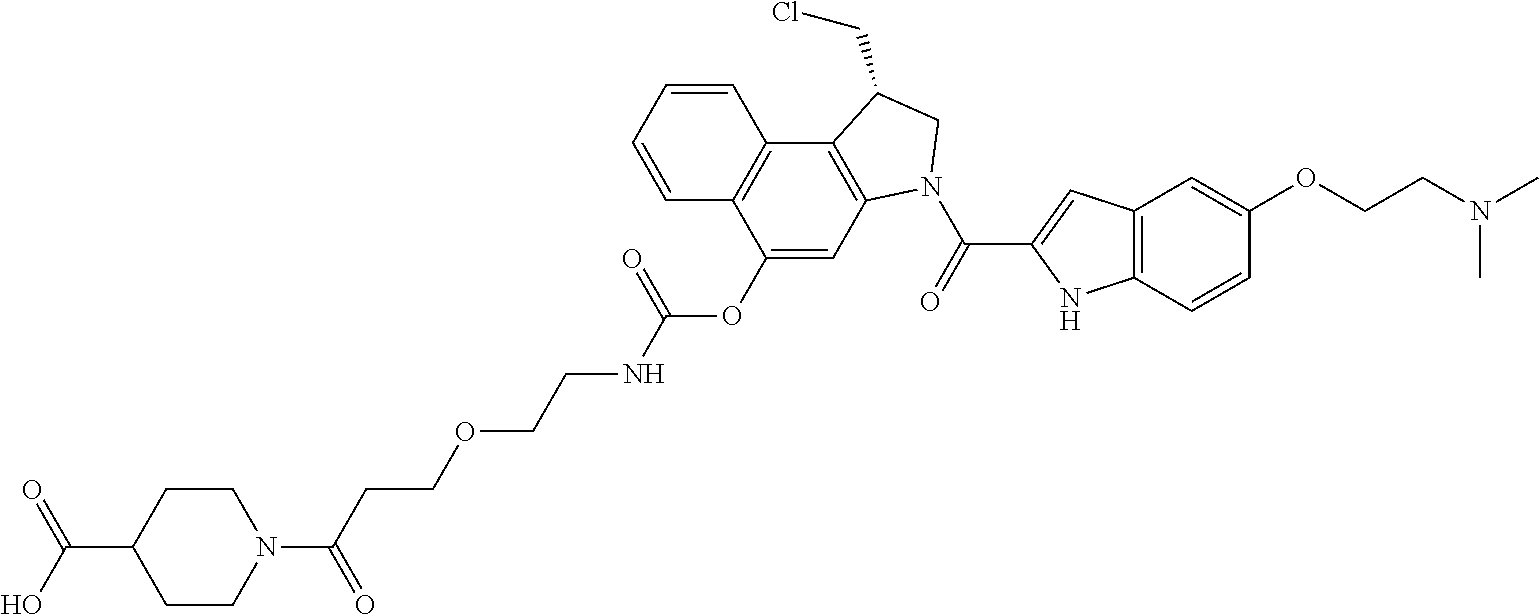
C12=C(C(OC(NCCOCCC(N3CCC(C(=O)O)CC3)=O)=O)=CC3=C1C(CCl)CN3C(=O)C1=CC3=C(C=CC(OCCN(C)C)=C3)N1)C=CC=C2
